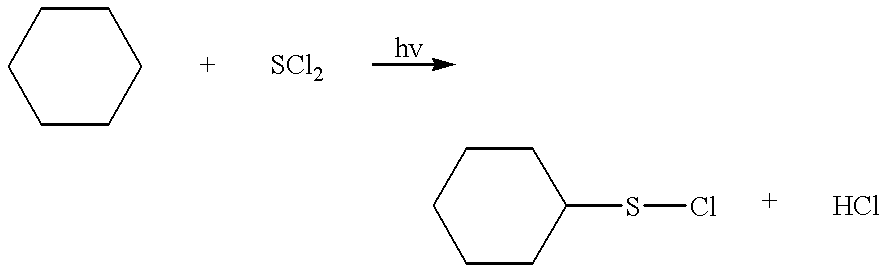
C1CCCCC1.C1CCC(SCl)CC1
